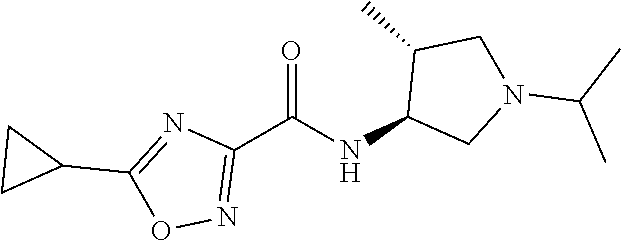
C1(C(NC2CN(C(C)C)CC2C)=O)=NOC(C2CC2)=N1
